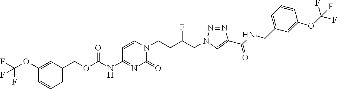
C1(NC(OCC2=CC=CC(OC(F)(F)F)=C2)=O)=NC(=O)N(CCC(CN2N=NC(C(NCC3=CC=CC(OC(F)(F)F)=C3)=O)=C2)F)C=C1
